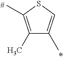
C1(C)=C(C)SC=C1C
